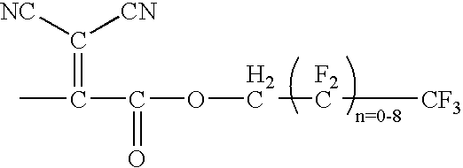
C(=C(C(OC[F2C][CF3])=O)C)([NC])[CN]
